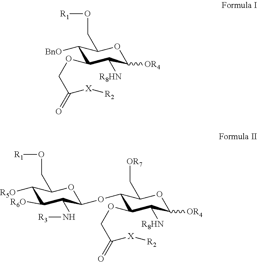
C1([BnO])C(OCC(=O)[X][R2])C([R8HN])C([OR4])OC1CO[R1].C1(N[R3])C(OC2C(OCC(=O)[X][R2])C([R8HN])C([OR4])OC2C[OR7])OC(CO[R1])C([R5O])C1[R6O]
